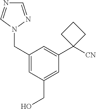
C1(CN2C=NC=N2)=CC(CO)=CC(C2([CN])CCC2)=C1
